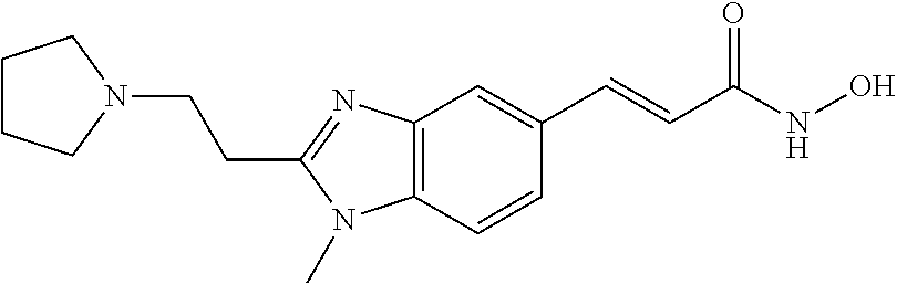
N1(CCC2=NC3=C(N2C)C=CC(C=CC(NO)=O)=C3)CCCC1
